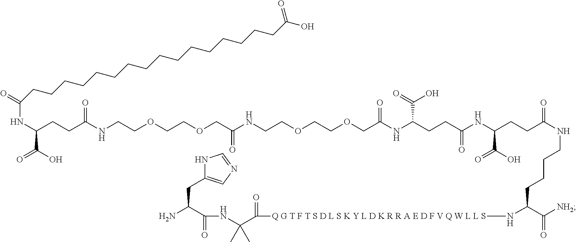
[Q G T F T S D L S K Y L D K R R A E D F V Q W L L S](NC(C([NH2])=O)CCCCNC(=O)CCC(NC(CCC(NC(COCCOCCNC(COCCOCCNC(CCC(NC(=O)CCCCCCCCCCCCCCCCC(O)=O)C(O)=O)=O)=O)=O)C(=O)O)=O)C(O)=O)C(C(NC(C(N)CC1=CN=CN1)=O)(C)C)=O
